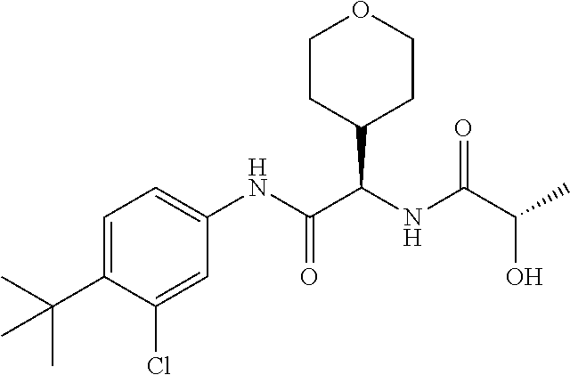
C1=C(C(C)(C)C)C(Cl)=CC(NC(C(NC(=O)C(O)C)C2CCOCC2)=O)=C1
